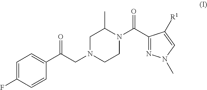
C1=C(F)C=CC(C(CN2CCN(C(C3=NN(C)C=C3[R1])=O)C(C)C2)=O)=C1
